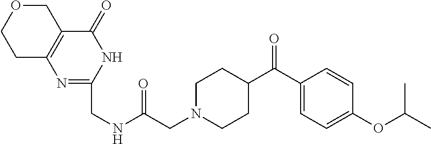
N1=C(CNC(CN2CCC(C(C3=CC=C(OC(C)C)C=C3)=O)CC2)=O)NC(=O)C2=C1CCOC2
